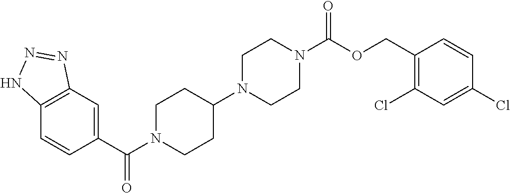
C12=C(C=C(C(N3CCC(N4CCN(C(OCC5=C(Cl)C=C(Cl)C=C5)=O)CC4)CC3)=O)C=C1)N=NN2
